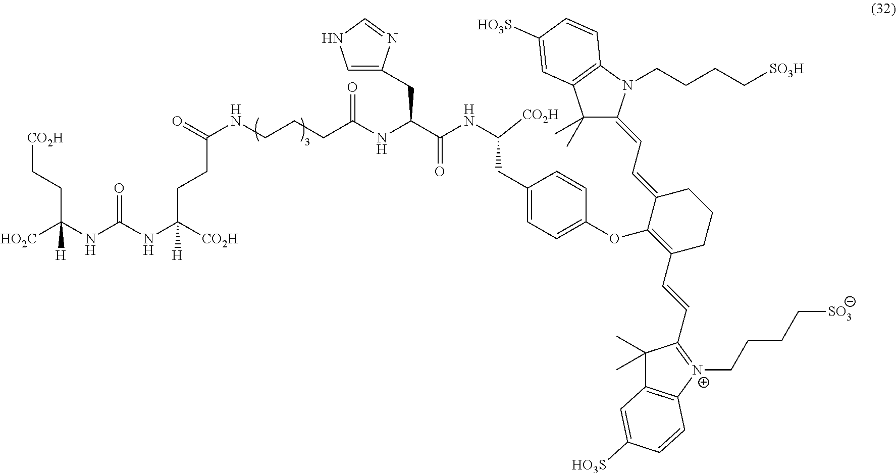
[CO2H]CCC(NC(NC([CO2H])(CCC(NCCCC(NC(C(NC([CO2H])CC1=CC=C(OC2=C(C=CC3=[N+](CCCC[SO3])C4=C(C3(C)C)C=C([HO3S])C=C4)CCCC2=CC=C2C(C)(C)C3=C(N2CCCC[SO3H])C=CC([HO3S])=C3)C=C1)=O)CC1=CNC=N1)=O)=O)[H])=O)([HO2C])[H]
